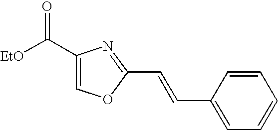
C1=CC(C=CC2=NC(C([EtO])=O)=CO2)=CC=C1
